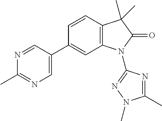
C1(C)=NC=C(C2=CC3=C(C=C2)C(C)(C)C(=O)N3C2=NN(C)C(C)=N2)C=N1
